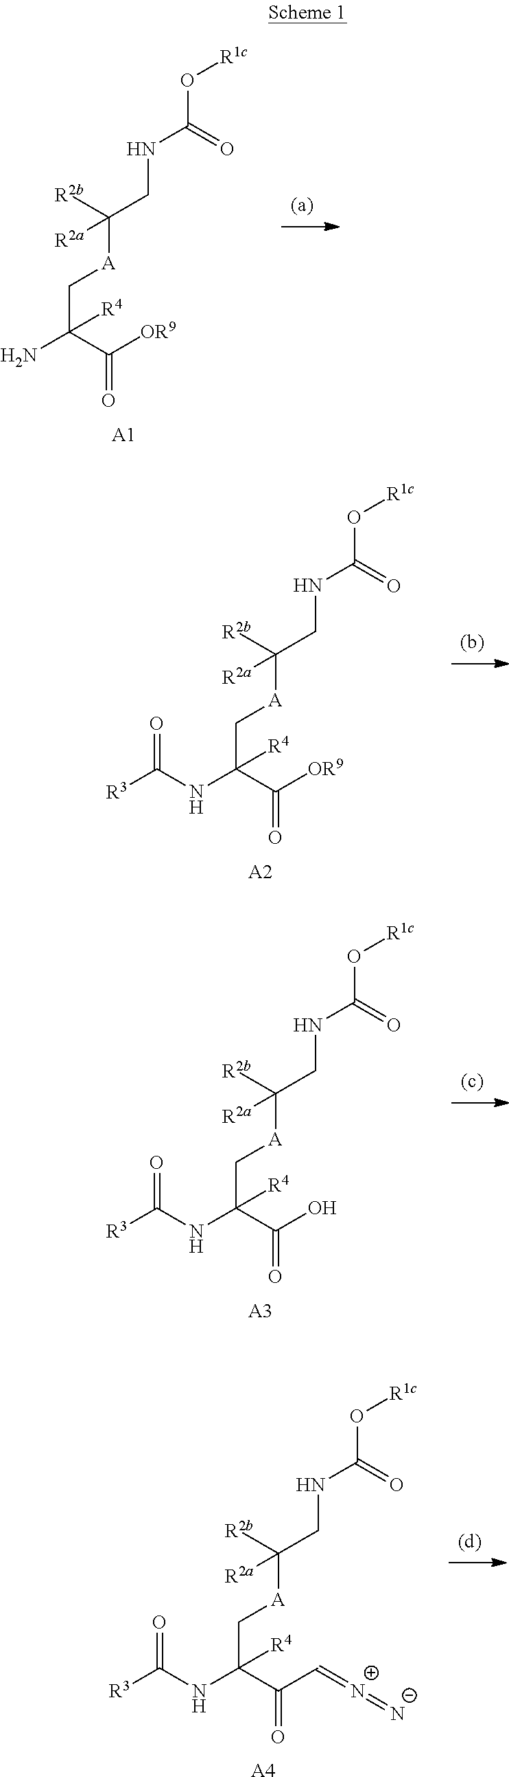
[R2b]C(CNC(O[R1c])=O)([A]CC(N)(C([OR9])=O)[R4])[R2a].[A1].[R2b]C(CNC(O[R1c])=O)([A]CC(NC([R3])=O)(C([OR9])=O)[R4])[R2a].[A2].[R2b]C(CNC(O[R1c])=O)([A]CC(NC([R3])=O)(C(O)=O)[R4])[R2a].[A3].[R2b]C(CNC(O[R1c])=O)([A]CC(NC([R3])=O)(C(C=[N+]=[N-])=O)[R4])[R2a].[A4]
